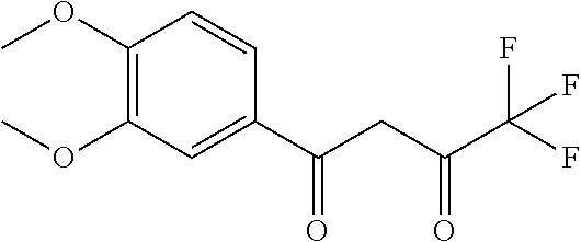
C1(OC)=C(OC)C=C(C(CC(C(F)(F)F)=O)=O)C=C1
